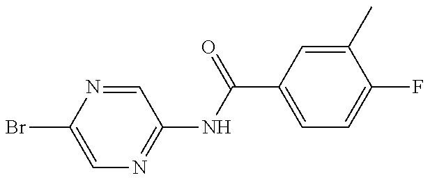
C1=C(Br)N=CC(NC(=O)C2=CC=C(F)C(C)=C2)=N1
